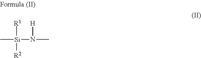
[R1][Si](C)([R2])N([H])C
